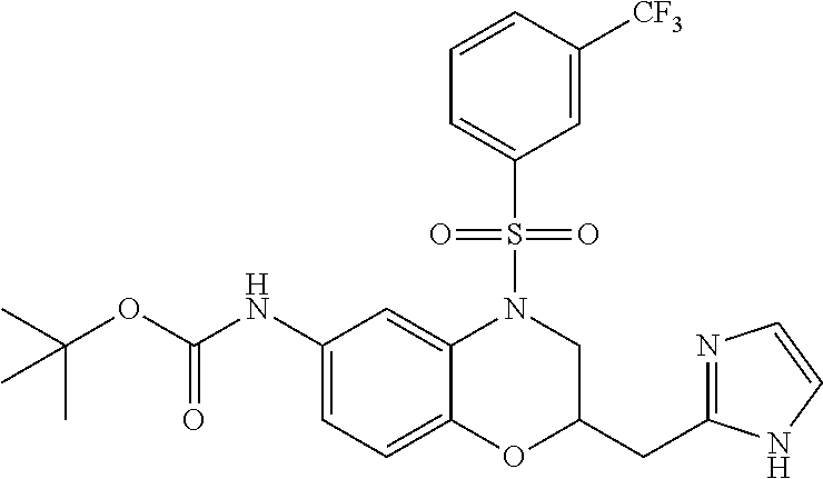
C1(NC(OC(C)(C)C)=O)=CC=C2C(=C1)N(S(C1=CC=CC([CF3])=C1)(=O)=O)CC(CC1=NC=CN1)O2
